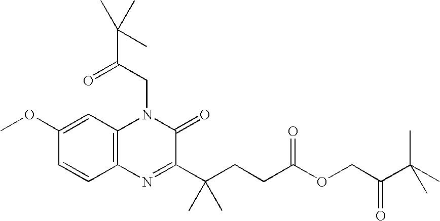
C1(OC)=CC2=C(C=C1)N=C(C(CCC(OCC(C(C)(C)C)=O)=O)(C)C)C(=O)N2CC(C(C)(C)C)=O
